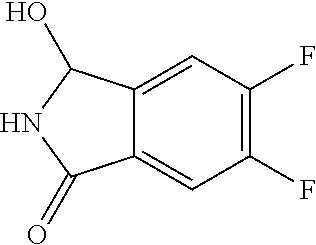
C12=CC(F)=C(F)C=C1C(=O)NC2O
